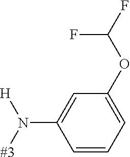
C1(N([#3])[H])=CC(OC(F)F)=CC=C1
